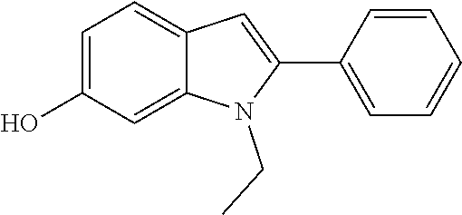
C1=C(O)C=C2C(=C1)C=C(C1=CC=CC=C1)N2CC
